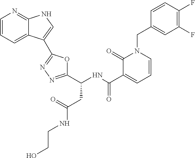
C1=CC=C2C(=N1)NC=C2C1=NN=C(C(NC(C2=CC=CN(CC3=CC(F)=C(F)C=C3)C2=O)=O)CC(NCCO)=O)O1
